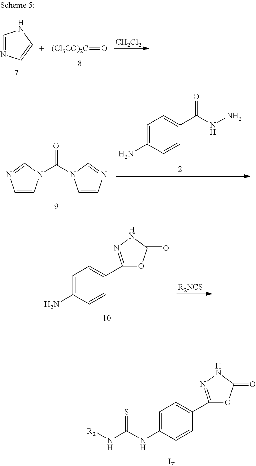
C1=C(N)C=CC(C(NN)=O)=C1.C1=CN(C(=O)N2C=CN=C2)C=N1.C1=C(N)C=CC(C2=NNC(=O)O2)=C1.[R2NCS].C1=C(NC(N[R2])=S)C=CC(C2=NNC(=O)O2)=C1.[IY].C1=NC=CN1.[(Cl3CO)2C]=O.[CH2Cl2]
